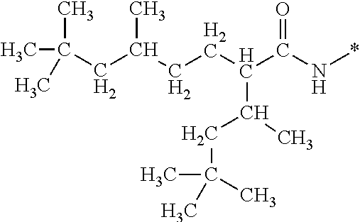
C(C(N*)=O)(CCC(CC(C)(C)C)C)C(C)CC(C)(C)C
